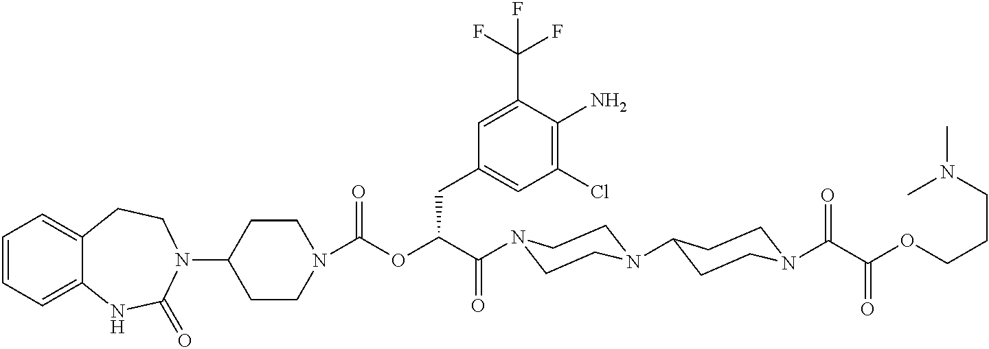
C1=CC=C2C(=C1)CCN(C1CCN(C(OC(C(=O)N3CCN(C4CCN(C(=O)C(OCCCN(C)C)=O)CC4)CC3)CC3=CC(Cl)=C(N)C(C(F)(F)F)=C3)=O)CC1)C(=O)N2
